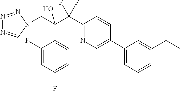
C1(F)=CC(F)=CC=C1C(C(C1=NC=C(C2=CC=CC(C(C)C)=C2)C=C1)(F)F)(CN1C=NN=N1)O
